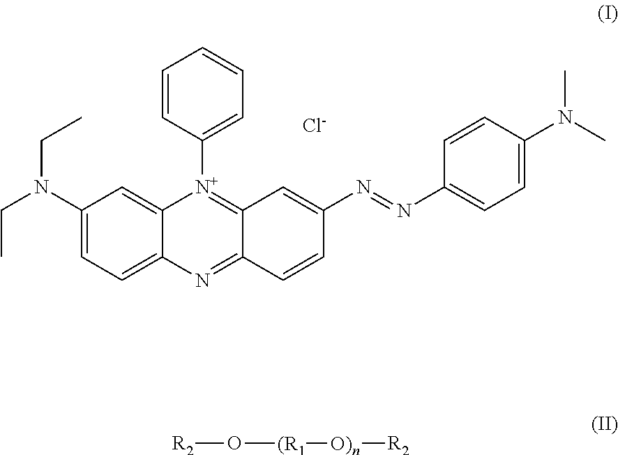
C1(N(CC)CC)=CC=C2C(=C1)[N+](C1=CC=CC=C1)=C1C(=N2)C=CC(N=NC2=CC=C(N(C)C)C=C2)=C1.[Cl-].[R2]O[(R1][O)n][R2]
